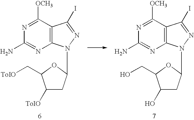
N1=C([OCH3])C2=C(N=C1N)N(C1CC([ToIO])C(C[ToIO])O1)N=C2I.N1=C([OCH3])C2=C(N=C1N)N(C1CC(O)C(CO)O1)N=C2I
